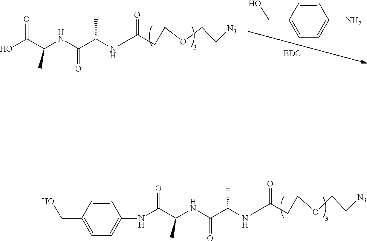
C(C1=CC=C(N)C=C1)O.C(NC(C(NC(C(O)=O)C)=O)C)(=O)CCOCC[N3].N(C(=O)CCOCC[N3])C(C(NC(C(NC1=CC=C(CO)C=C1)=O)C)=O)C
